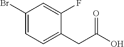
C1=C(CC(O)=O)C(F)=CC(Br)=C1
